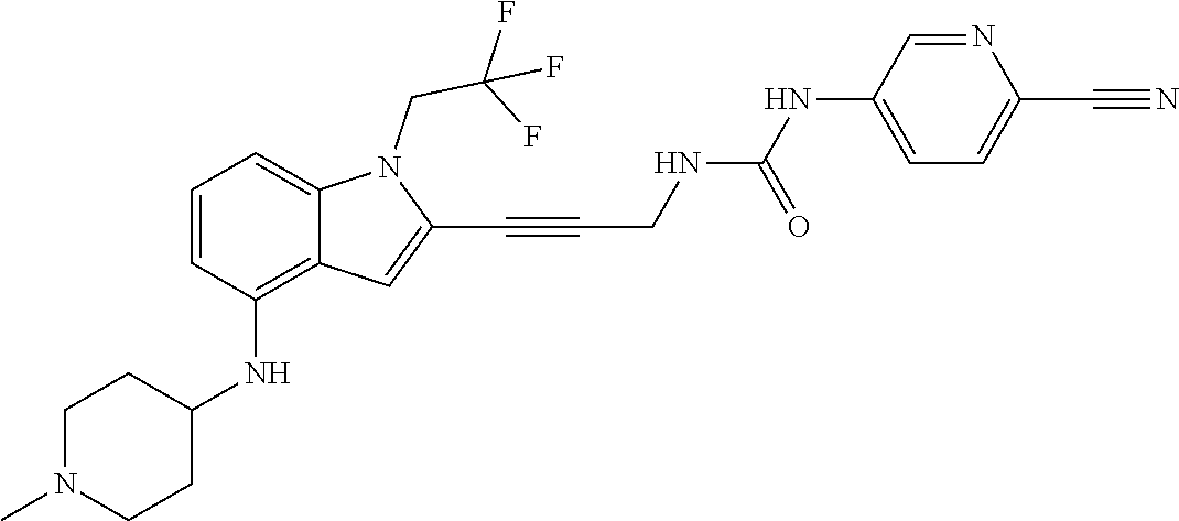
C(C#CC1=CC2=C(NC3CCN(C)CC3)C=CC=C2N1CC(F)(F)F)NC(NC1=CC=C(C#N)N=C1)=O
